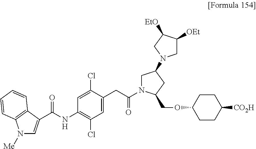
N1([Me])C=C(C(NC2=C(Cl)C=C(CC(=O)N3CC(N4CC([OEt])C([EtO])C4)CC3COC3CCC([CO2H])CC3)C(Cl)=C2)=O)C2=C1C=CC=C2
